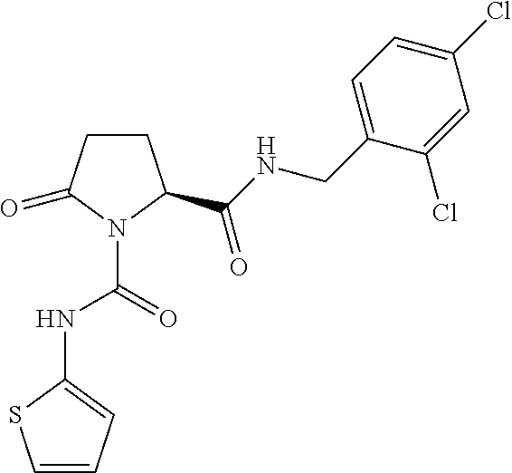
C1=CC=C(NC(N2C(=O)CCC2C(NCC2=CC=C(Cl)C=C2Cl)=O)=O)S1
